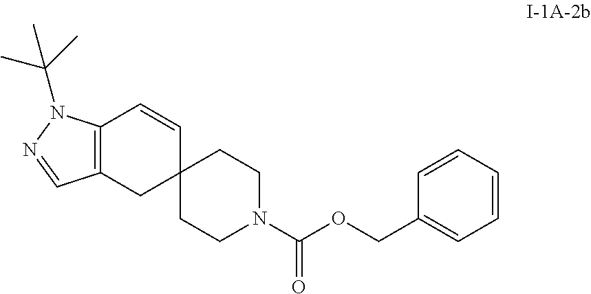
C12(CCN(C(OCC3=CC=CC=C3)=O)CC1)C=CC1=C(C2)C=NN1C(C)(C)C
